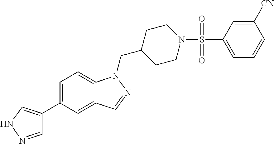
C1=NNC=C1C1=CC=C2C(=C1)C=NN2CC1CCN(S(C2=CC=CC([CN])=C2)(=O)=O)CC1
